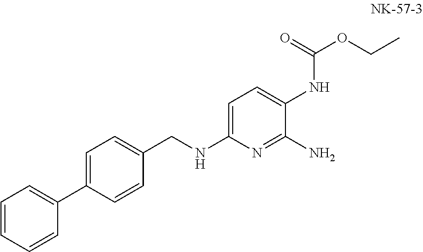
C1=C(C2=CC=CC=C2)C=CC(CNC2=CC=C(NC(=O)OCC)C(N)=N2)=C1
